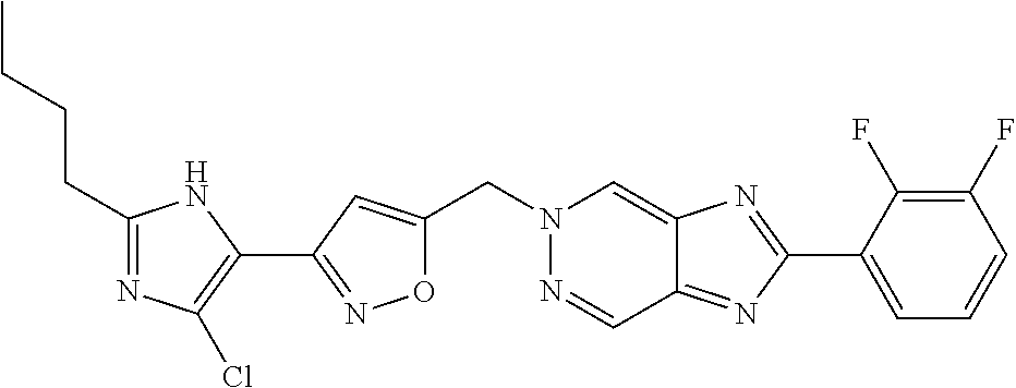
C(N1N=CC2=NC(C3=CC=CC(F)=C3F)=NC2=C1)C1=CC(C2=C(Cl)N=C(CCCC)N2)=NO1
